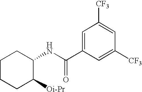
C1CCC([Oi-Pr])C(NC(C2=CC([CF3])=CC([CF3])=C2)=O)C1
